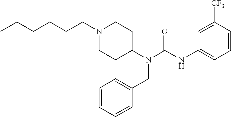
N1(CCCCCC)CCC(N(CC2=CC=CC=C2)C(=O)NC2=CC=CC([CF3])=C2)CC1
